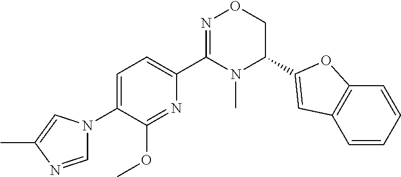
C1=C(N2C=NC(C)=C2)C(OC)=NC(C2=NOCC(C3=CC4=C(C=CC=C4)O3)N2C)=C1
